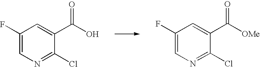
C1(F)=CN=C(Cl)C(C(O)=O)=C1.C1(F)=CN=C(Cl)C(C([OMe])=O)=C1
